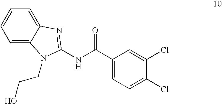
N(C(C1=CC=C(Cl)C(Cl)=C1)=O)C1=NC2=CC=CC=C2N1CCO
